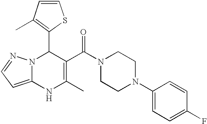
C1(C2=C(C)C=CS2)N2C(=CC=N2)NC(C)=C1C(N1CCN(C2=CC=C(F)C=C2)CC1)=O
